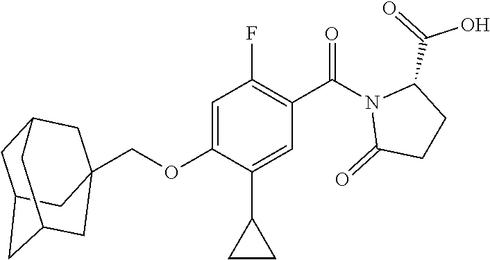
C(OC1=CC(F)=C(C(N2C(=O)CCC2C(=O)O)=O)C=C1C1CC1)C12CC3CC(CC(C1)C3)C2
